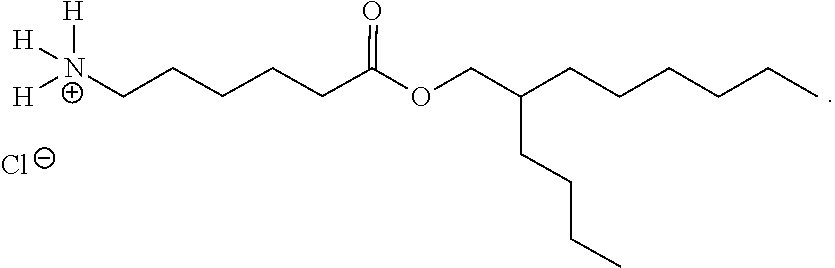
[N+]([H])(CCCCCC(OCC(CCCC)CCCCCC)=O)([H])[H].[Cl-]
